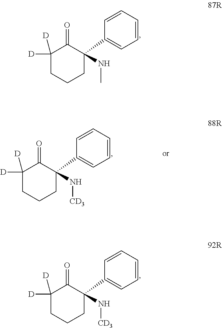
C1=CC=CC=C1C1(N[CD3])C(=O)C([D])([D])CCC1.C1=CC=CC=C1C1(NC)C(=O)C([D])([D])CCC1.C1=CC=CC=C1C1(N[CD3])C(=O)C([D])([D])CCC1
